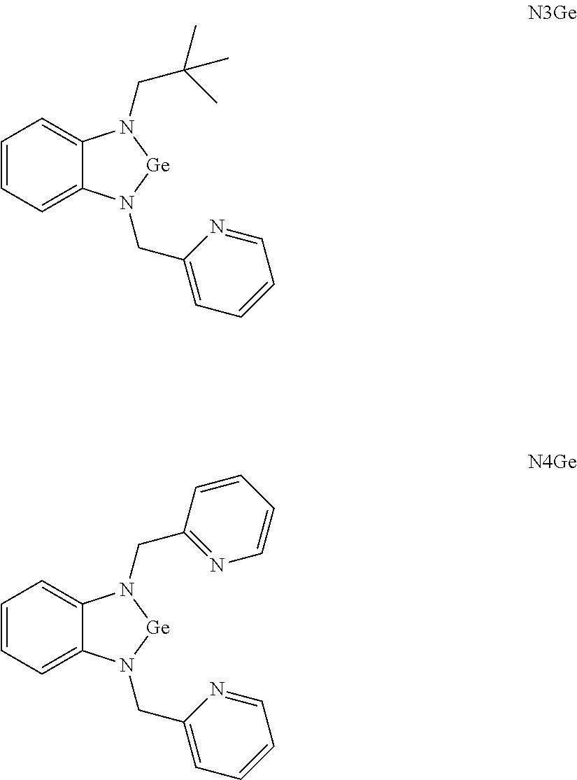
C1=CC=C2C(=C1)N(CC(C)(C)C)[Ge]N2CC1=CC=CC=N1.C1=CC=C2C(=C1)N(CC1=NC=CC=C1)[Ge]N2CC1=CC=CC=N1
